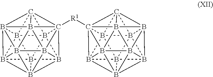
B1234B567B189B51%10B65%11B6%12%13C275C362([R1]C3567B%14%15%16B%17%18%19B%14%20%21B%153%14B53%15B65%22C%17%167B%1856B%19%205B%2263B%21%145%15)B483B%1224B%131%11B9%1034
